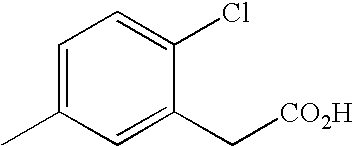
C1=C(C)C=C(C[CO2H])C(Cl)=C1
